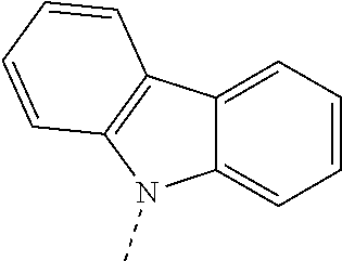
C12=CC=CC=C1C1=C(N2C)C=CC=C1
